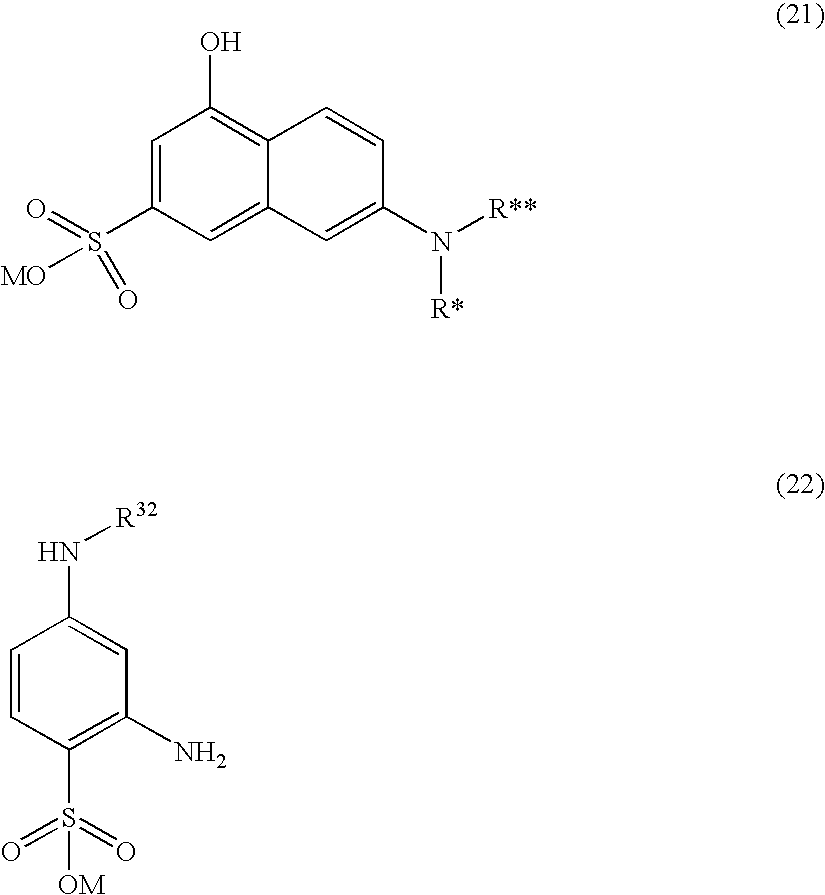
C1=C(S(=O)([MO])=O)C=C2C(=C1O)C=CC(N([R**])[R*])=C2.C1=CC(S(=O)(=O)[OM])=C(N)C=C1N[R32]
